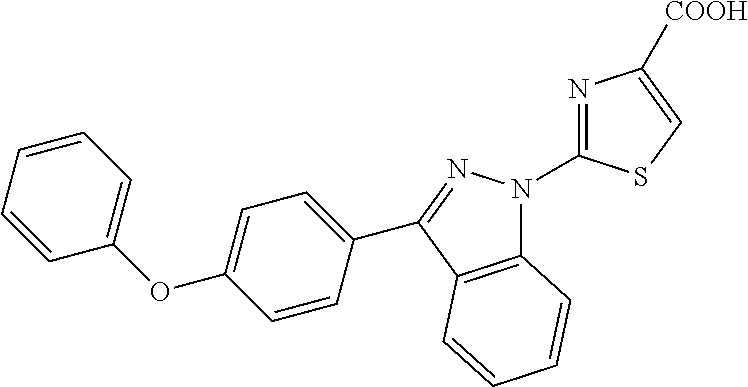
C12=C(C(C3=CC=C(OC4=CC=CC=C4)C=C3)=NN1C1=NC([COOH])=CS1)C=CC=C2
